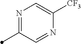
N1=C(C)C=NC([CF3])=C1
